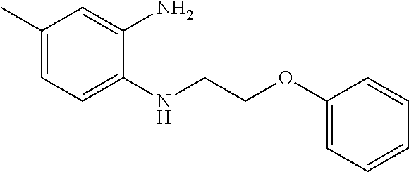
C1(C)=CC=C(NCCOC2=CC=CC=C2)C(N)=C1
